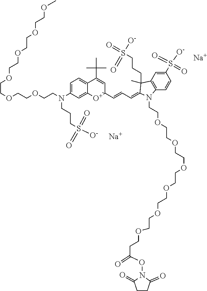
[Na].[Na].C1(S([O-])(=O)=O)=CC2=C(C=C1)N(CCOCCOCCOCCOCCOCCOCCC(ON1C(=O)CCC1=O)=O)C(=CC=CC1=[O+]C3=CC(N(CCCS(=O)(=O)[O-])CCOCCOCCOCCOCCOCCOC)=CC=C3C(C(C)(C)C)=C1)C2(CCCS(=O)(=O)[O-])C
